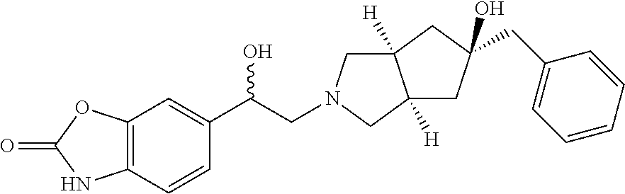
C12([H])CN(CC(C3=CC4=C(C=C3)NC(=O)O4)O)CC1([H])CC(CC1=CC=CC=C1)(O)C2
